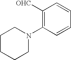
C1([OHC])=C(N2CCCCC2)C=CC=C1
